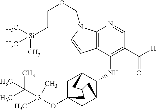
C12=C(C(NC3C4CC5(O[Si](C(C)(C)C)(C)C)CC3CC(C4)C5)=C(C([H])=O)C=N1)C=CN2COCC[Si](C)(C)C
